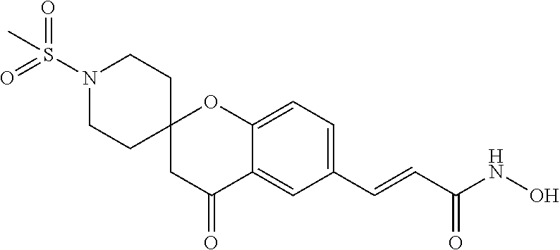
CS(N1CCC2(CC1)CC(=O)C1=CC(C=CC(NO)=O)=CC=C1O2)(=O)=O
